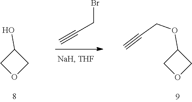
BrCC#C.C1OCC1O.C1OCC1OCC#C
